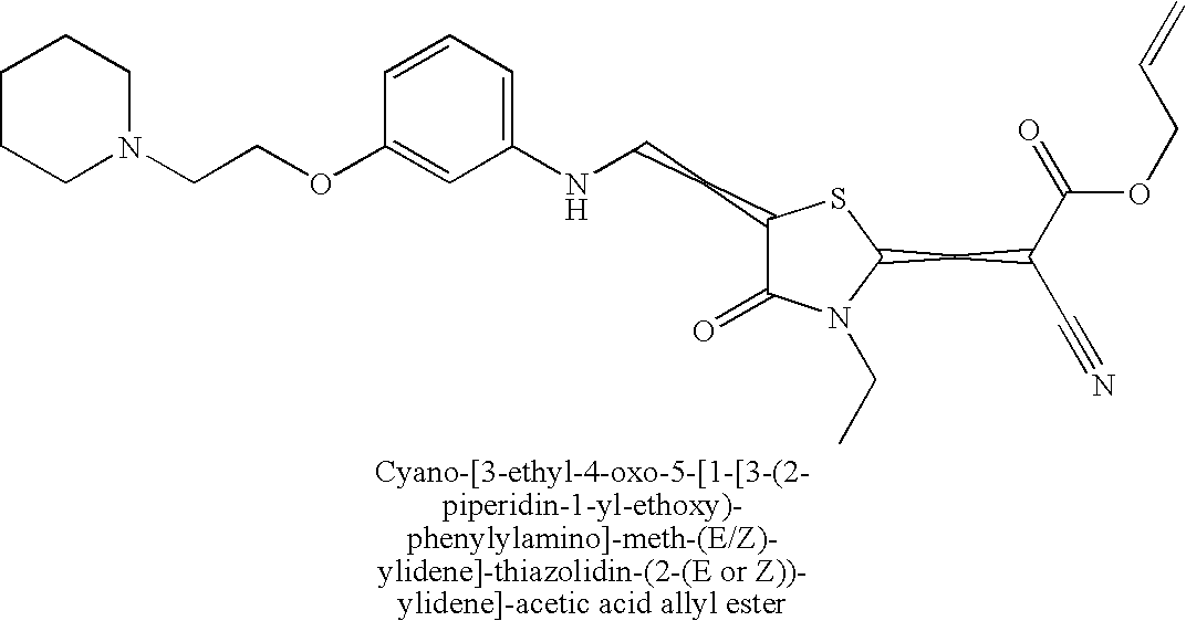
C1(CCNC2=CC=CC(OCCN3CCCCC3)=C2)C(=O)N(CC)C(CC(C(=O)OCC=C)C#N)S1
